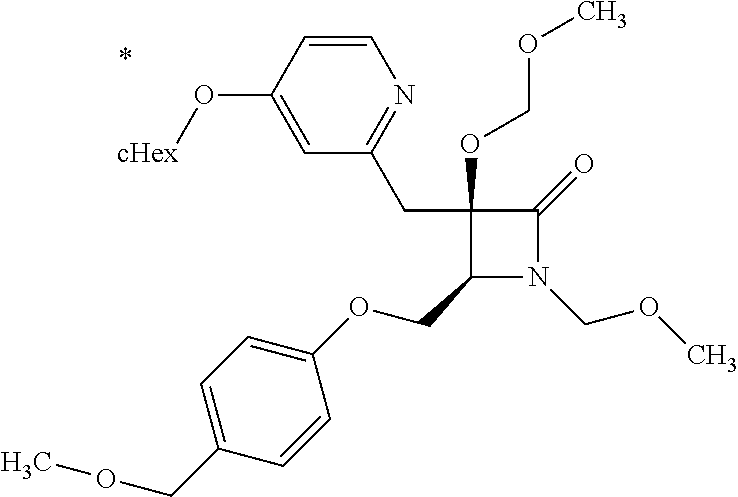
C1(COC2=CC=C(COC)C=C2)N(COC)C(=O)C1(CC1=NC=CC(O[cHex])=C1)OCOC
